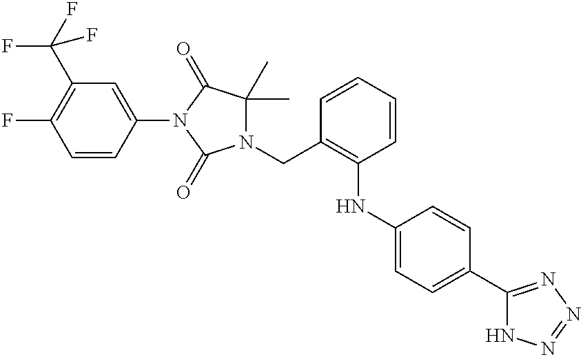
C1(N2C(=O)N(CC3=C(NC4=CC=C(C5=NN=NN5)C=C4)C=CC=C3)C(C)(C)C2=O)=CC(C(F)(F)F)=C(F)C=C1
